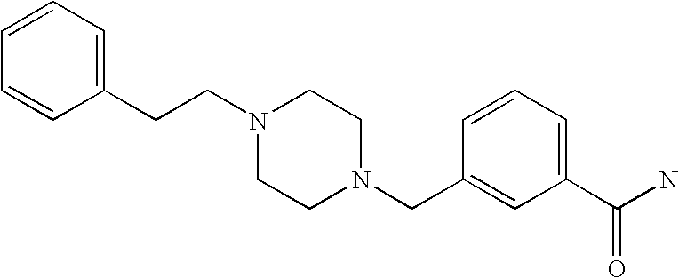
C1=CC=C(CCN2CCN(CC3=CC(C(N)=O)=CC=C3)CC2)C=C1
